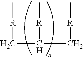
C[R]CC(C[R]C)[R]C
